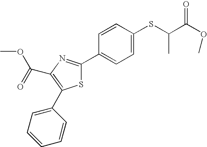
C(C1=C(C2=CC=CC=C2)SC(C2=CC=C(SC(C(OC)=O)C)C=C2)=N1)(OC)=O
